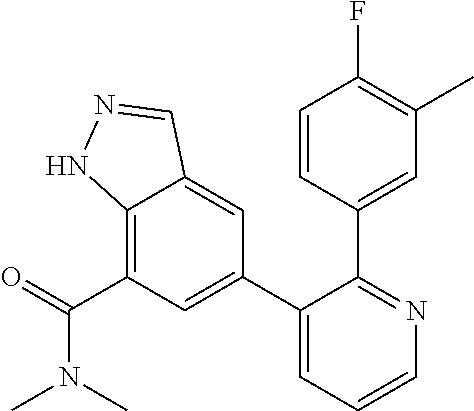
C12=C(C(=O)N(C)C)C=C(C3=CC=CN=C3C3=CC(C)=C(F)C=C3)C=C1C=NN2
